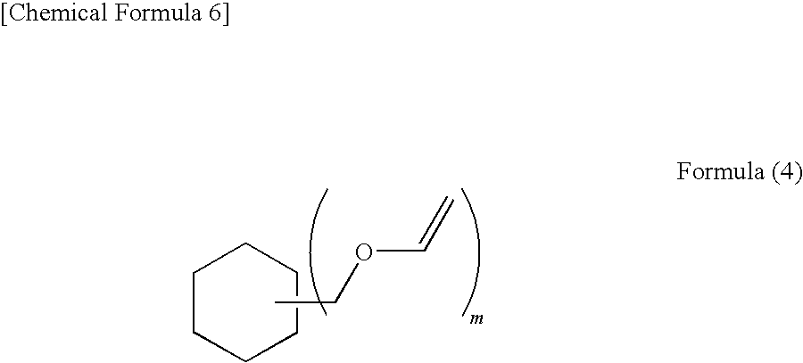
C1CCCCC1.CCOC=C
